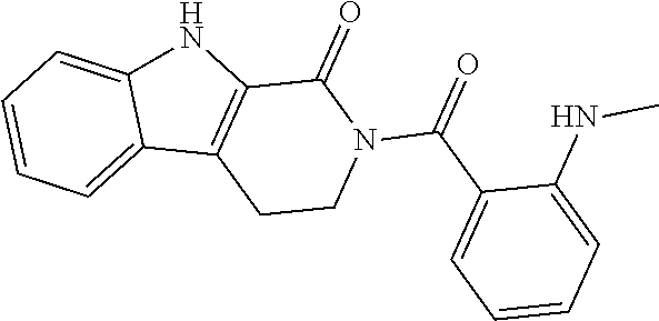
C12=CC=CC=C1NC1=C2CCN(C(C2=CC=CC=C2NC)=O)C1=O
